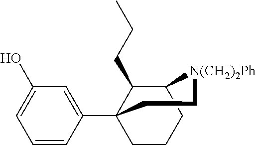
C1=CC(C23CCCC(C2CCC)[N(CH2)2Ph]CC3)=CC(O)=C1
